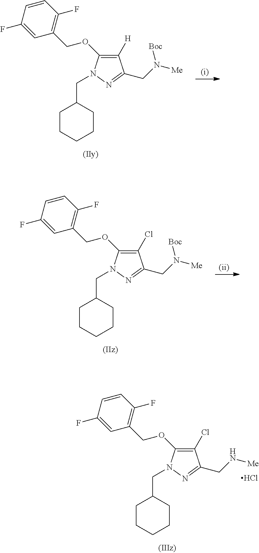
C1(Cl)=C(OCC2=C(F)C=CC(F)=C2)N(CC2CCCCC2)N=C1CN[Me].Cl.C1([H])=C(OCC2=C(F)C=CC(F)=C2)N(CC2CCCCC2)N=C1CN([Me])[Boc].C1(Cl)=C(OCC2=C(F)C=CC(F)=C2)N(CC2CCCCC2)N=C1CN([Me])[Boc]
